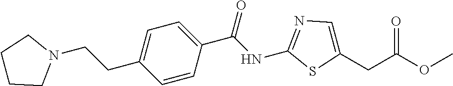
C1=C(CCN2CCCC2)C=CC(C(NC2=NC=C(CC(OC)=O)S2)=O)=C1
